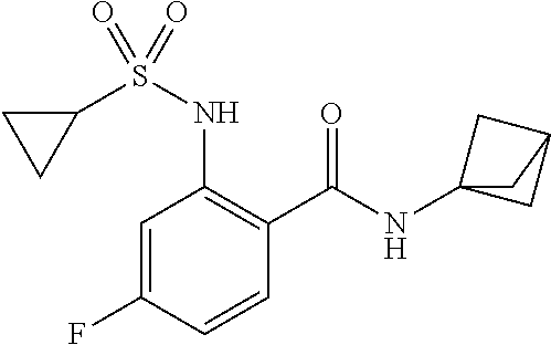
C1=C(F)C=CC(C(=O)NC23CC(C2)C3)=C1NS(C1CC1)(=O)=O
